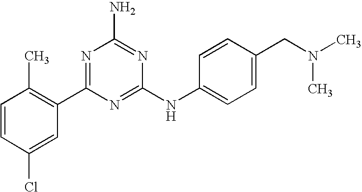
C1=CC(Cl)=CC(C2=NC(N)=NC(NC3=CC=C(CN(C)C)C=C3)=N2)=C1C
